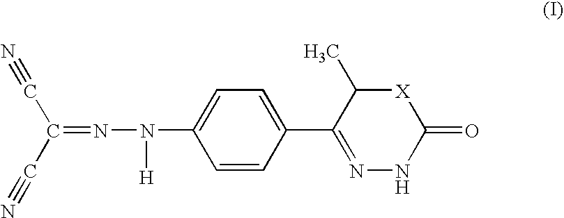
N(=C(C#N)C#N)N([H])C1=CC=C(C2=NNC(=O)[X]C2C)C=C1
